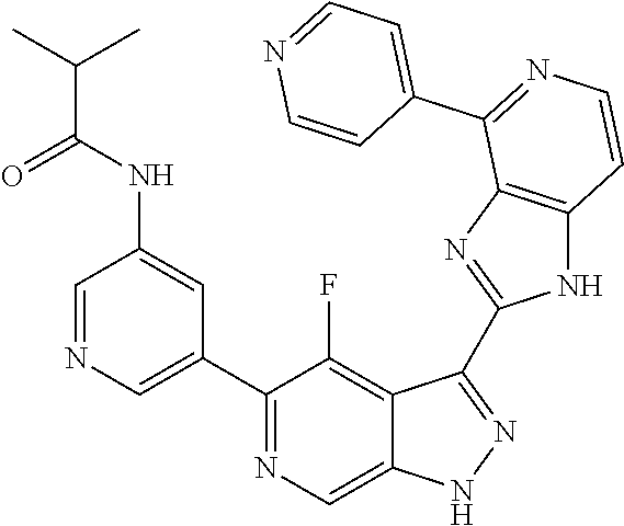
C1=NC=C(C2=NC=C3C(=C2F)C(C2=NC4=C(N2)C=CN=C4C2=CC=NC=C2)=NN3)C=C1NC(C(C)C)=O
